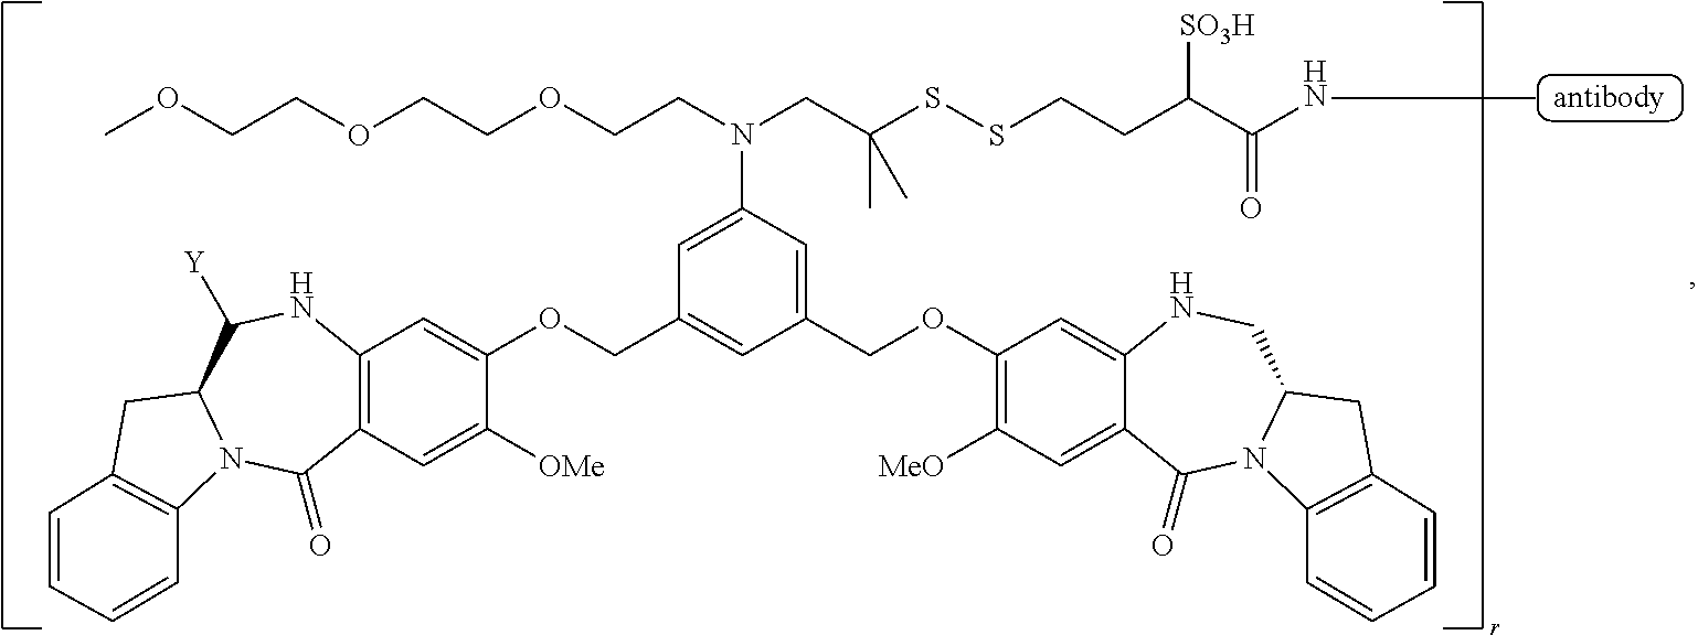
C1=C(N(CCOCCOCCOC)CC(C)(SSCCC([SO3H])C(=O)NC)C)C=C(COC2=C([MeO])C=C3C(=C2)NCC2N(C3=O)C3=C(C2)C=CC=C3)C=C1COC1=CC2=C(C=C1[OMe])C(=O)N1C(C([Y])N2)CC2=C1C=CC=C2
